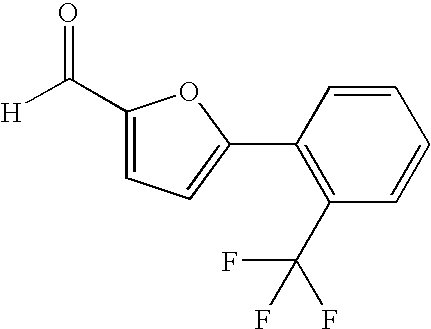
[H]C(C1=CC=C(C2=C(C(F)(F)F)C=CC=C2)O1)=O
